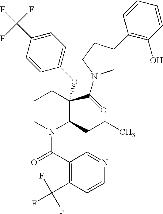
C1CN(C(=O)C2=C(C(F)(F)F)C=CN=C2)C(CCC)C(C(=O)N2CC(C3=C(O)C=CC=C3)CC2)(OC2=CC=C(C(F)(F)F)C=C2)C1
